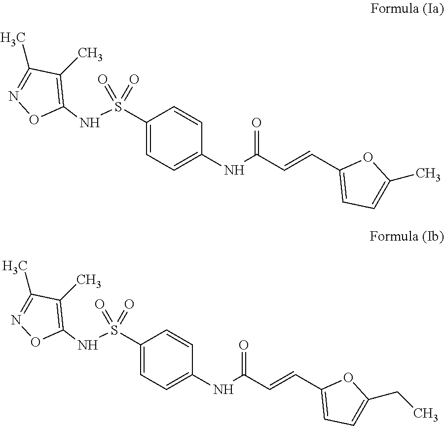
C1(S(NC2=C(C)C(C)=NO2)(=O)=O)=CC=C(NC(C=CC2=CC=C(C)O2)=O)C=C1.C1(S(NC2=C(C)C(C)=NO2)(=O)=O)=CC=C(NC(C=CC2=CC=C(CC)O2)=O)C=C1
